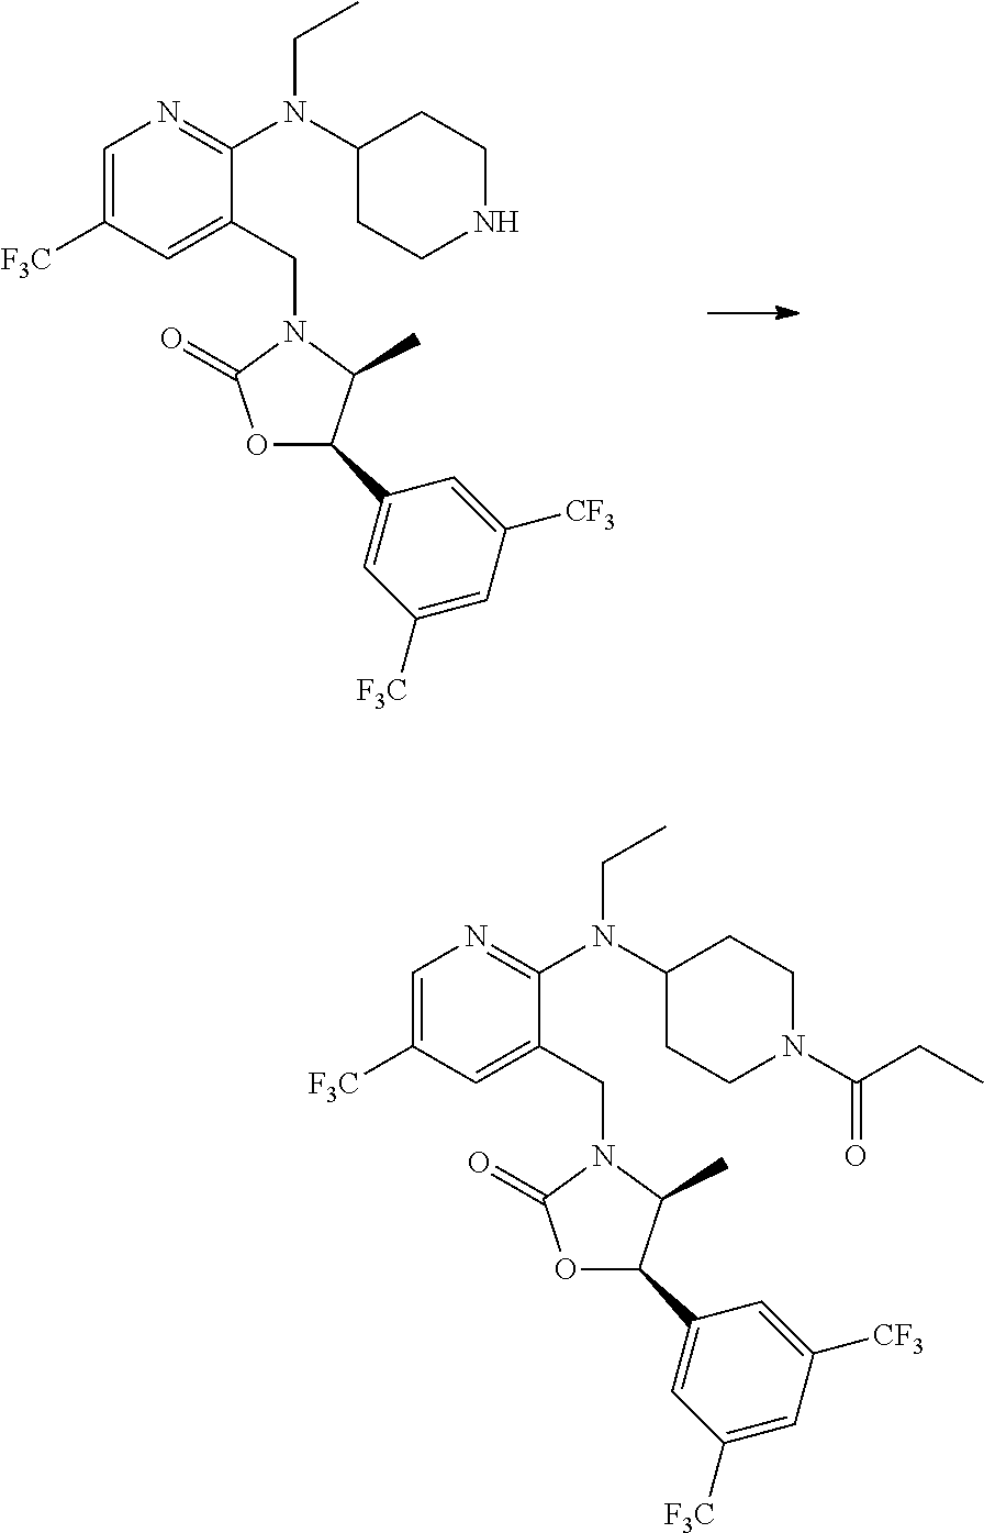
C1=C([F3C])C=C(CN2C(=O)OC(C3=CC([F3C])=CC([CF3])=C3)C2C)C(N(C2CCNCC2)CC)=N1.C1=C([F3C])C=C(CN2C(=O)OC(C3=CC([F3C])=CC([CF3])=C3)C2C)C(N(C2CCN(C(CC)=O)CC2)CC)=N1
